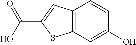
C12=C(C=C(O)C=C1)SC(C(=O)O)=C2
